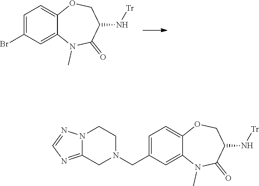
C1=C2OCC(N[Tr])C(=O)N(C)C2=CC(Br)=C1.C1=C2OCC(N[Tr])C(=O)N(C)C2=CC(CN2CCN3C(=NC=N3)C2)=C1
